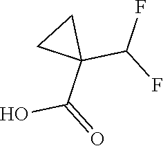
OC(=O)C1(C(F)F)CC1
